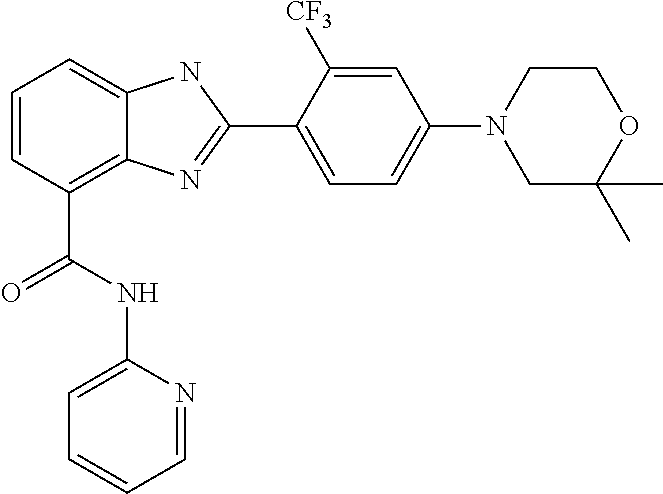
C1=CC(C(NC2=CC=CC=N2)=O)=C2C(=C1)NC(C1=CC=C(N3CC(C)(C)OCC3)C=C1[CF3])=N2
